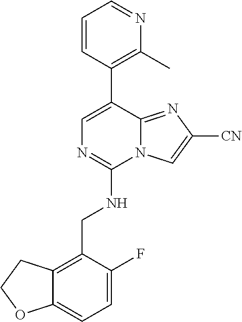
C1=NC(C)=C(C2=CN=C(NCC3=C4C(=CC=C3F)OCC4)N3C2=NC([CN])=C3)C=C1
